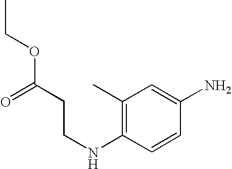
C1(C)=C(NCCC(OCC)=O)C=CC(N)=C1
